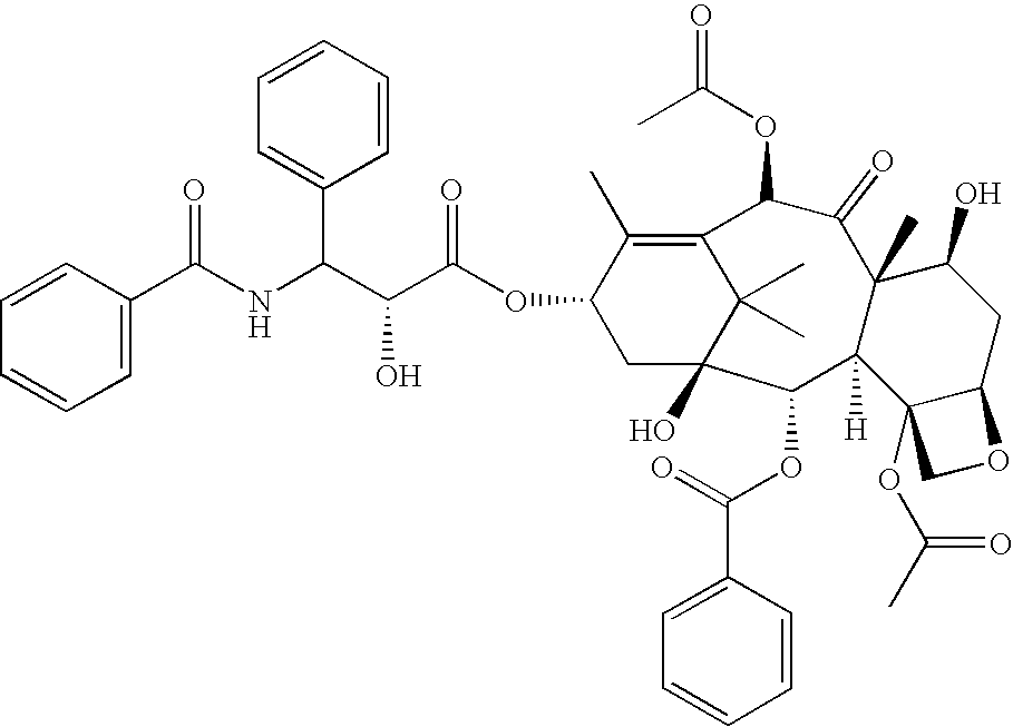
C1=C(C(NC(C2=CC=CC=C2)C(C(=O)OC2CC3(O)C(C)(C)C(=C2C)C(OC(C)=O)C(=O)C2(C)C([H])(C3OC(=O)C3=CC=CC=C3)C3(OC(=O)C)C(CC2O)OC3)O)=O)C=CC=C1
